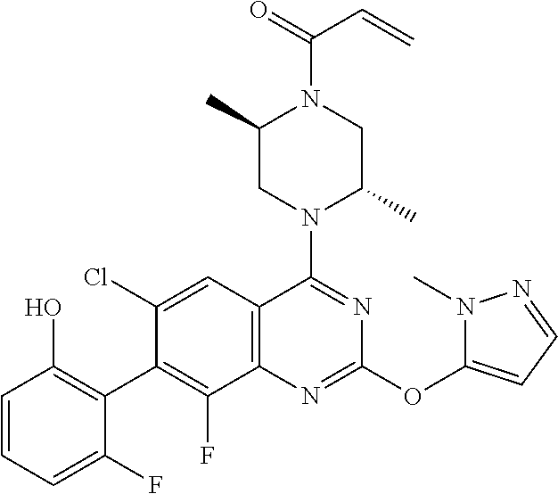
C1=CC=C(F)C(C2=C(F)C3=C(C=C2Cl)C(N2C(C)CN(C(=O)C=C)C(C)C2)=NC(OC2=CC=NN2C)=N3)=C1O
